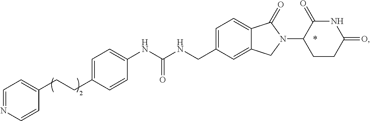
C(C1=CC=NC=C1)CC1=CC=C(NC(NCC2=CC=C3C(=C2)CN(C2CCC(=O)NC2=O)C3=O)=O)C=C1
